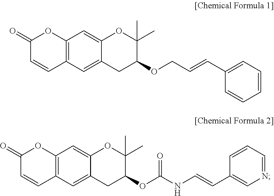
C12=C(C=C3C(=C1)OC(C)(C)C(OCC=CC1=CC=CC=C1)C3)C=CC(=O)O2.C12=C(C=C3C(=C1)OC(C)(C)C(OC(NC=CC1=CN=CC=C1)=O)C3)C=CC(=O)O2
